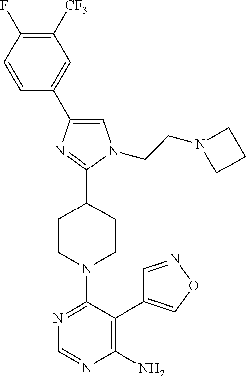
C1([CF3])=C(F)C=CC(C2=CN(CCN3CCC3)C(C3CCN(C4=NC=NC(N)=C4C4=CON=C4)CC3)=N2)=C1
